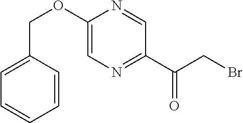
C1(OCC2=CC=CC=C2)=CN=C(C(CBr)=O)C=N1
